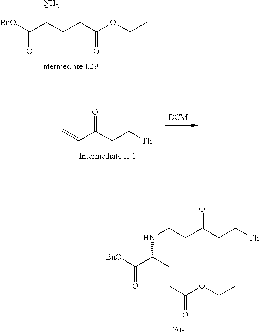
[BnO]C(C(CCC(OC(C)(C)C)=O)N)=O.C=CC(CC[Ph])=O.[BnO]C(C(CCC(=O)OC(C)(C)C)NCCC(CC[Ph])=O)=O
